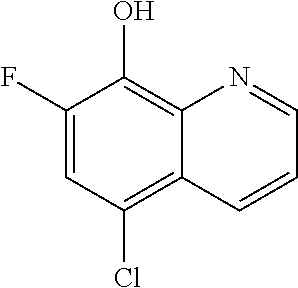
C1(F)=CC(Cl)=C2C(=C1O)N=CC=C2
